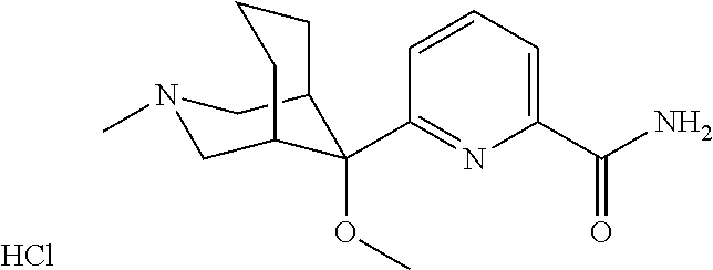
C1(C(N)=O)=CC=CC(C2(OC)C3CN(C)CC2CCC3)=N1.Cl
